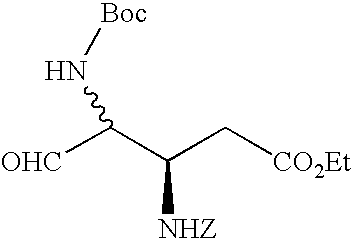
[OHC]C(C(C[CO2Et])[NHZ])N[Boc]
